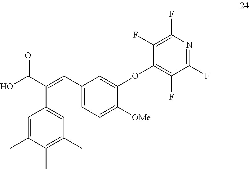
C1(OC2=C(F)C(F)=NC(F)=C2F)=CC(C=C(C2=CC(C)=C(C)C(C)=C2)C(O)=O)=CC=C1[OMe]
